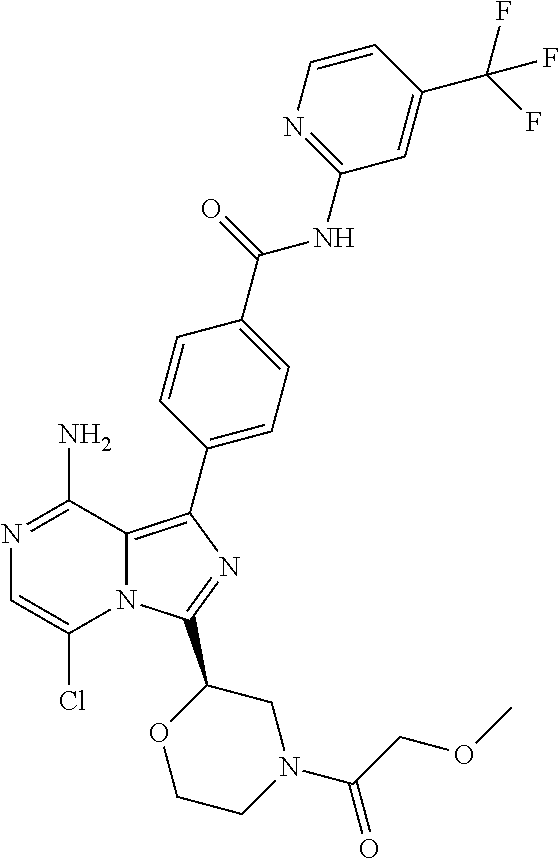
N1=C(N)C2=C(C3=CC=C(C(=O)NC4=NC=CC(C(F)(F)F)=C4)C=C3)N=C(C3OCCN(C(COC)=O)C3)N2C(Cl)=C1
